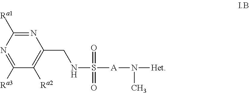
N1=C([Ra1])N=C([Ra3])C([Ra2])=C1CNS(=O)([A]N([Het])C)=O
